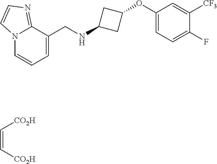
N12C=CC=C(CNC3CC(OC4=CC=C(F)C([CF3])=C4)C3)C1=NC=C2.C(=C[CO2H])[CO2H]
